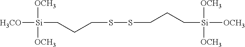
[H3CO][Si]([OCH3])([OCH3])CCCSSCCC[Si]([OCH3])([OCH3])[OCH3]
